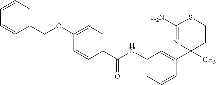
C1=CC(COC2=CC=C(C(NC3=CC=CC(C4(C)CCSC(N)=N4)=C3)=O)C=C2)=CC=C1
